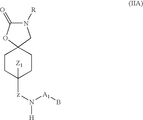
N1([R])C(=O)OC2(C1)CCC([Z1])([z]N([A1]B)[H])CC2
